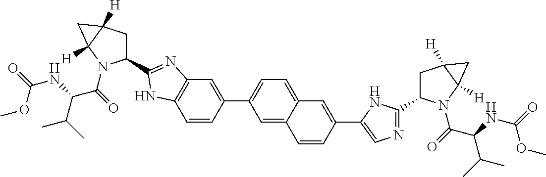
C1=CC(C2=CC=C3C(=C2)C=CC(C2=CN=C(C4CC5([H])C([H])(N4C(=O)C(NC(=O)OC)C(C)C)C5)N2)=C3)=CC2=C1NC(C1CC3([H])C([H])(N1C(C(C(C)C)NC(OC)=O)=O)C3)=N2
